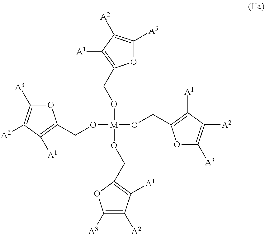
O([M](OCC1=C([A1])C([A2])=C([A3])O1)(OCC1=C([A1])C([A2])=C([A3])O1)OCC1=C([A1])C([A2])=C([A3])O1)CC1=C([A1])C([A2])=C([A3])O1
